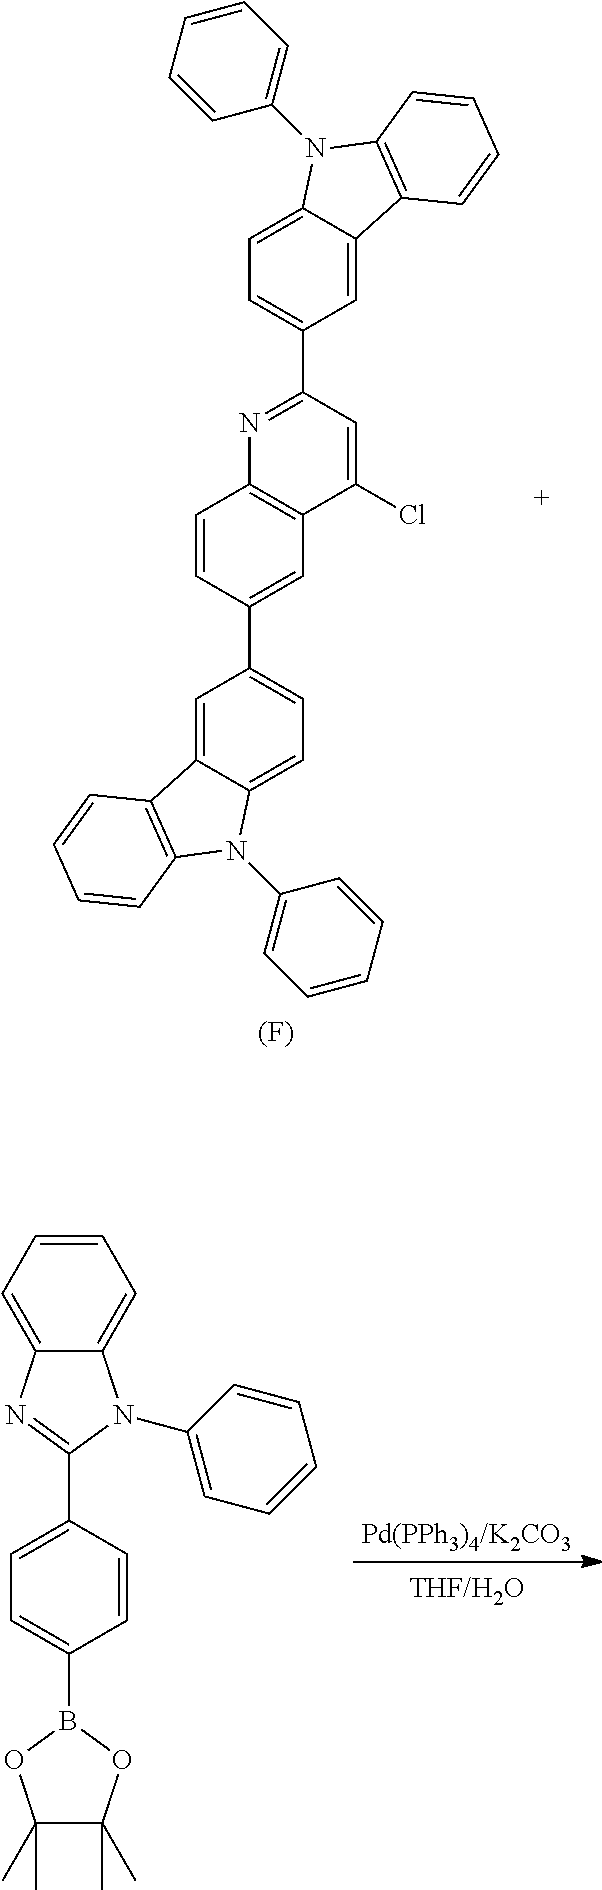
C1=C(B2OC(C)(C)C(C)(C)O2)C=CC(C2=NC3=CC=CC=C3N2C2=CC=CC=C2)=C1.C1(C2=CC=C3C(=C2)C2=C(N3C3=CC=CC=C3)C=CC=C2)=CC2=C(C=C1)N=C(C1=CC=C3C(=C1)C1=C(N3C3=CC=CC=C3)C=CC=C1)C=C2Cl.[(F)]
